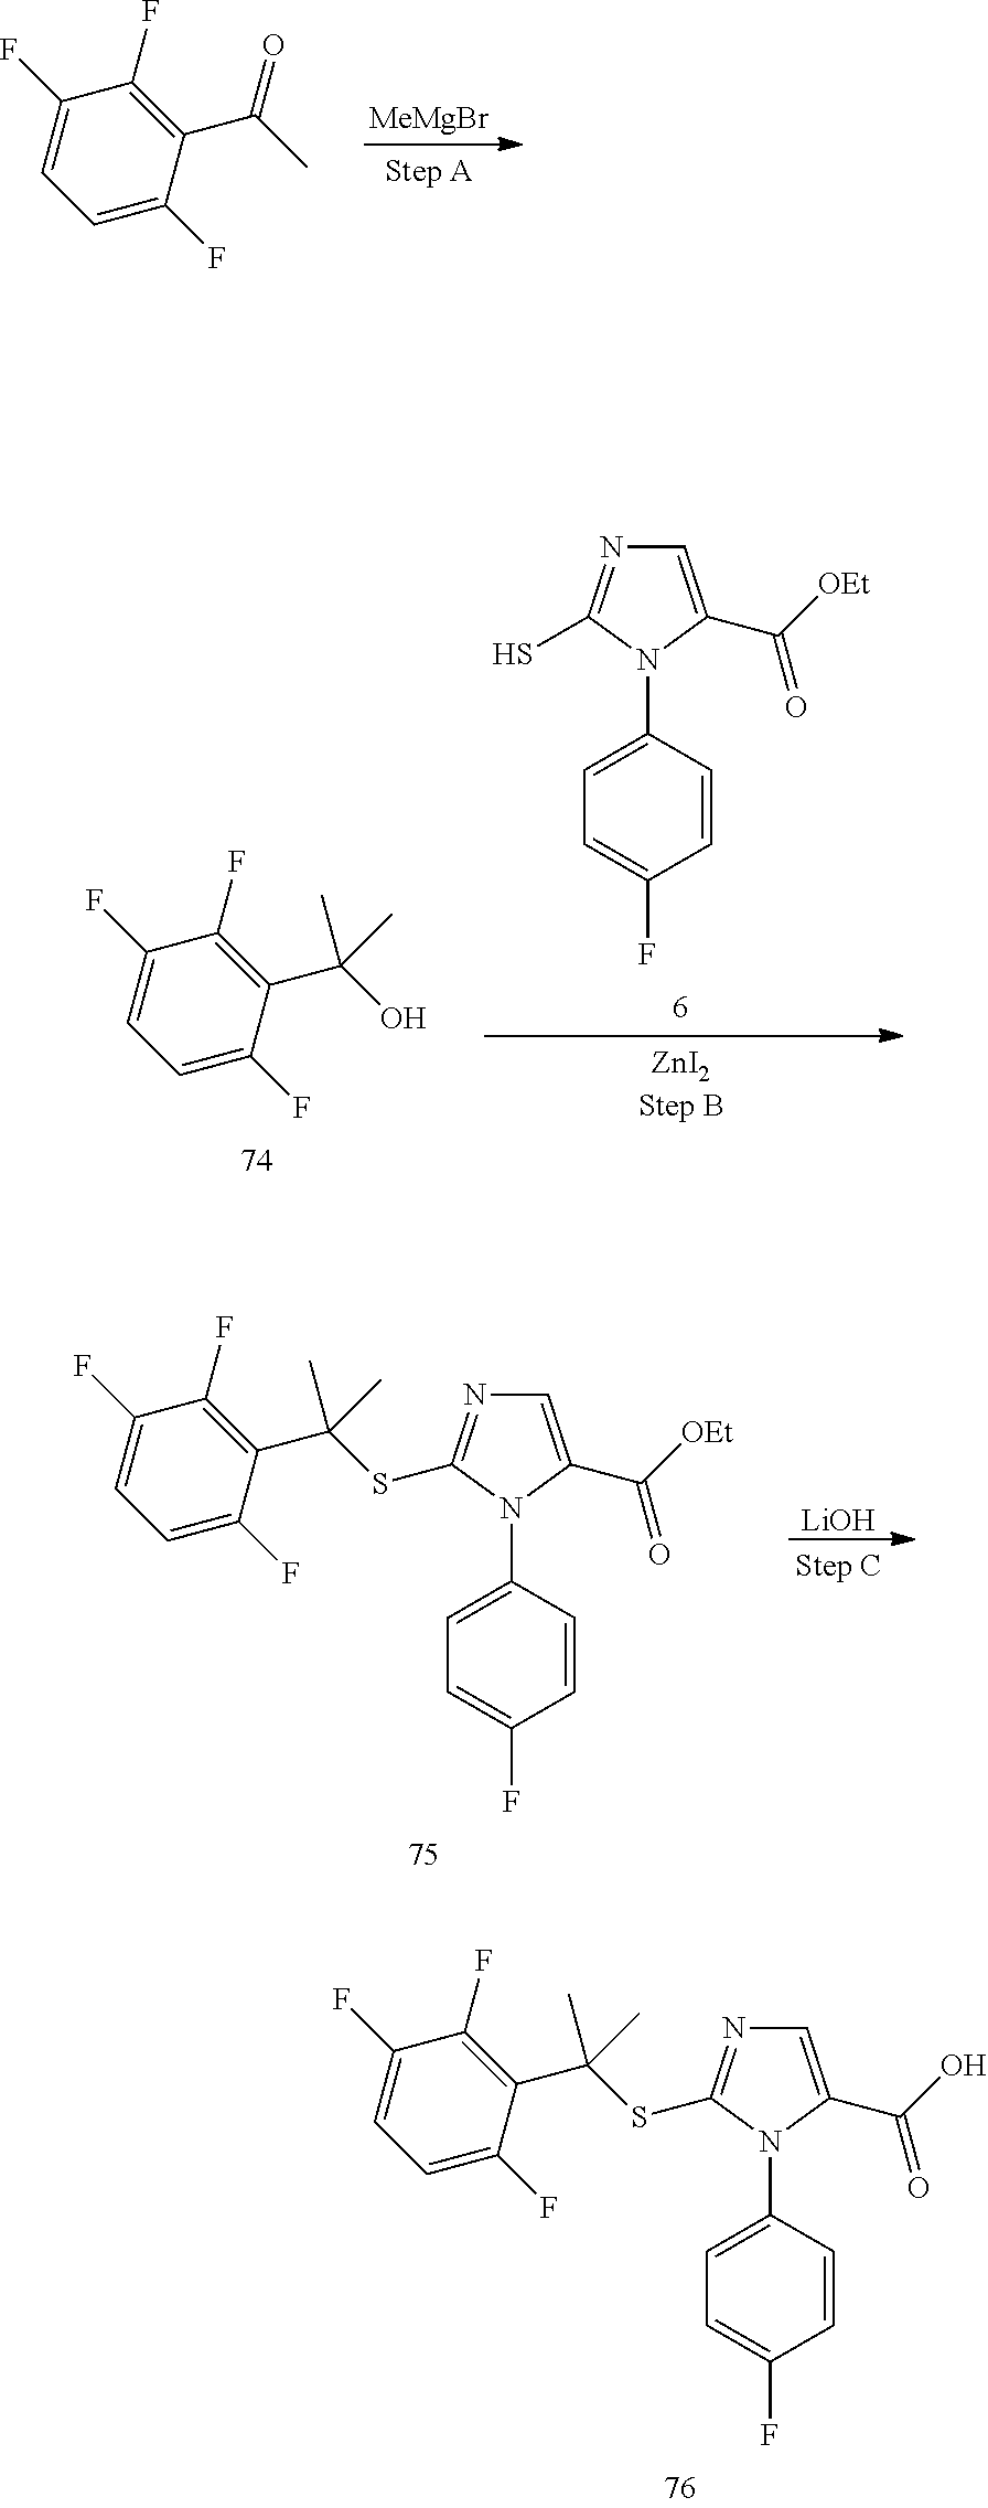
C1=C(C(O)=O)N(C2=CC=C(F)C=C2)C(SC(C2=C(F)C(F)=CC=C2F)(C)C)=N1.C1=C(C([OEt])=O)N(C2=CC=C(F)C=C2)C(SC(C2=C(F)C(F)=CC=C2F)(C)C)=N1.[LiOH].C1=C(F)C(C(C)=O)=C(F)C(F)=C1.[MeMgBr].C1=C(C([OEt])=O)N(C2=CC=C(F)C=C2)C(S)=N1.C1=C(F)C(C(O)(C)C)=C(F)C(F)=C1
